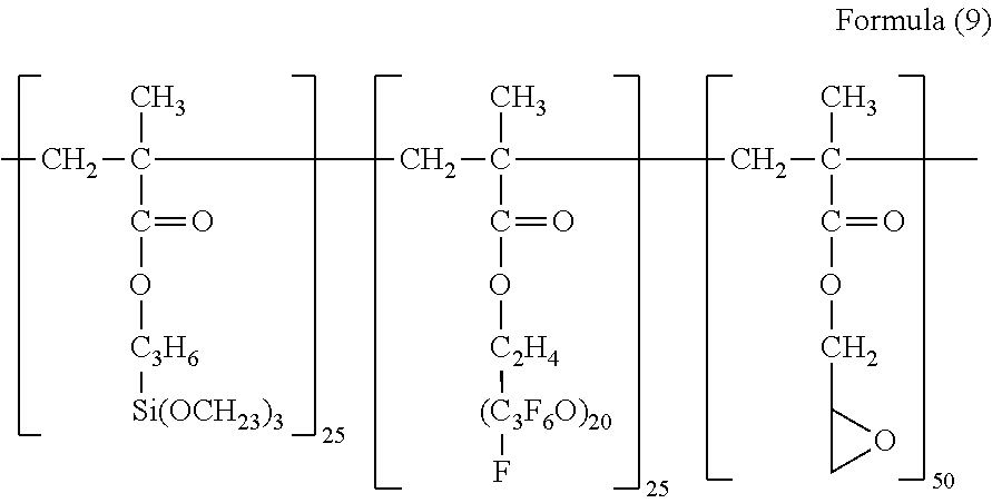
CCC(CC(CC(C)(C)C(=O)OCC1CO1)(C)C(=O)O[C2H4][(C3F6O)20]F)(C)C(=O)O[C3H6][Si(OCH23)3]
